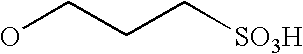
C(CC[SO3H])O
